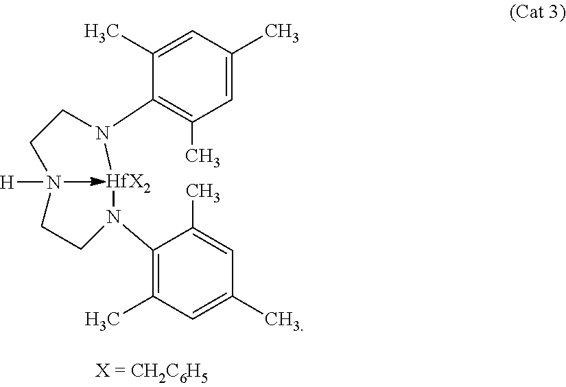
C1(N2CCN([H])CCN(C3=C(C)C=C(C)C=C3C)[HfX2]2)=C(C)C=C(C)C=C1C
